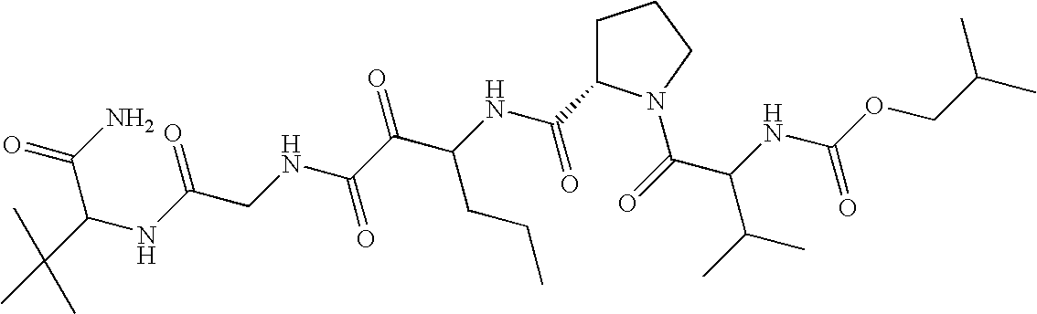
C(C(C)C)OC(NC(C(=O)N1CCCC1C(NC(C(C(NCC(NC(C(N)=O)C(C)(C)C)=O)=O)=O)CCC)=O)C(C)C)=O
